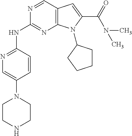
N1=C(NC2=NC3=C(C=N2)C=C(C(N(C)C)=O)N3C2CCCC2)C=CC(N2CCNCC2)=C1
